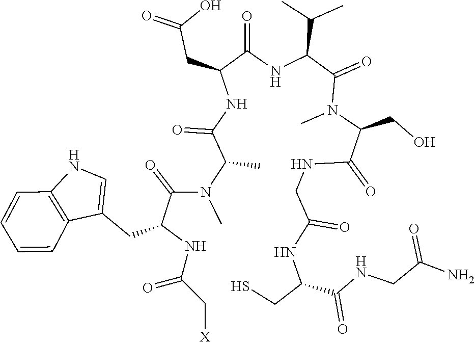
O=C(C(N(C(C(NC(C[X])=O)CC1=CNC2=C1C=CC=C2)=O)C)C)NC(CC(=O)O)C(=O)NC(C(=O)N(C(C(NCC(NC(C(NCC(=O)N)=O)CS)=O)=O)CO)C)C(C)C
